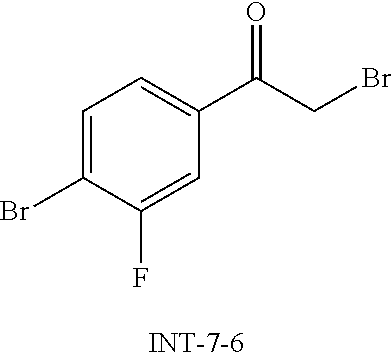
C1=C(Br)C(F)=CC(C(CBr)=O)=C1
